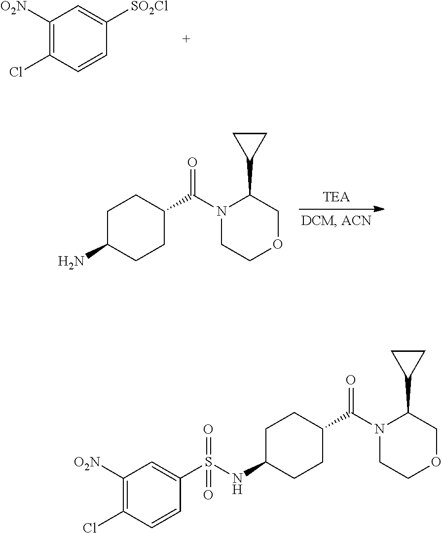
C1([O2N])=C(Cl)C=CC([SO2Cl])=C1.C1C(N)CCC(C(=O)N2CCOCC2C2CC2)C1.C1C(NS(=O)(=O)C2=CC([O2N])=C(Cl)C=C2)CCC(C(=O)N2CCOCC2C2CC2)C1
